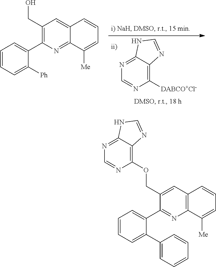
C1(C2=C(CO)C=C3C(=N2)C([Me])=CC=C3)=CC=CC=C1[Ph].N1=C2C(=C([DABCO+Cl-])N=C1)N=CN2.C1(C2=NC3=C(C=C2COC2=C4C(=NC=N2)NC=N4)C=CC=C3[Me])=CC=CC=C1C1=CC=CC=C1
